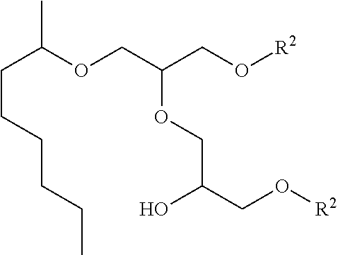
C(OCC(CO[R2])OCC(CO[R2])O)(C)CCCCCC
